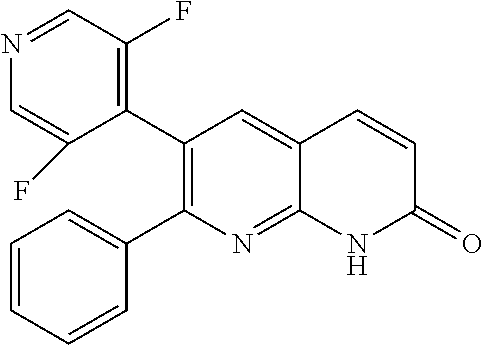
N1=CC(F)=C(C2=C(C3=CC=CC=C3)N=C3C(=C2)C=CC(=O)N3)C(F)=C1
